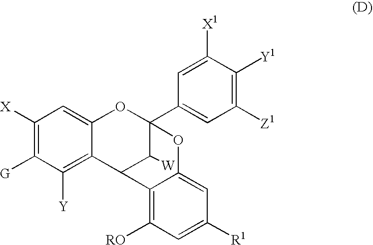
C1([X])=C([G])C([Y])=C2C(=C1)OC1(C3=CC([Z1])=C([Y1])C([X1])=C3)OC3=CC([R1])=CC([RO])=C3C2C1[W]
